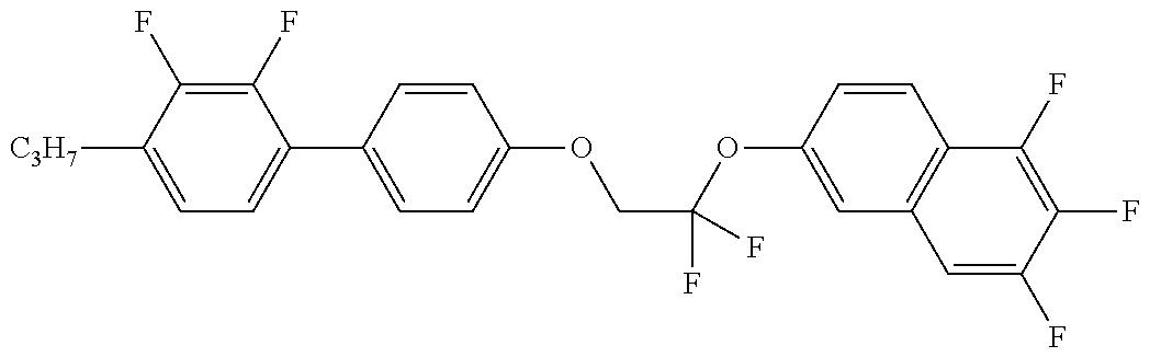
C1=C([C3H7])C(F)=C(F)C(C2=CC=C(OCC(OC3=CC4=C(C=C3)C(F)=C(F)C(F)=C4)(F)F)C=C2)=C1
